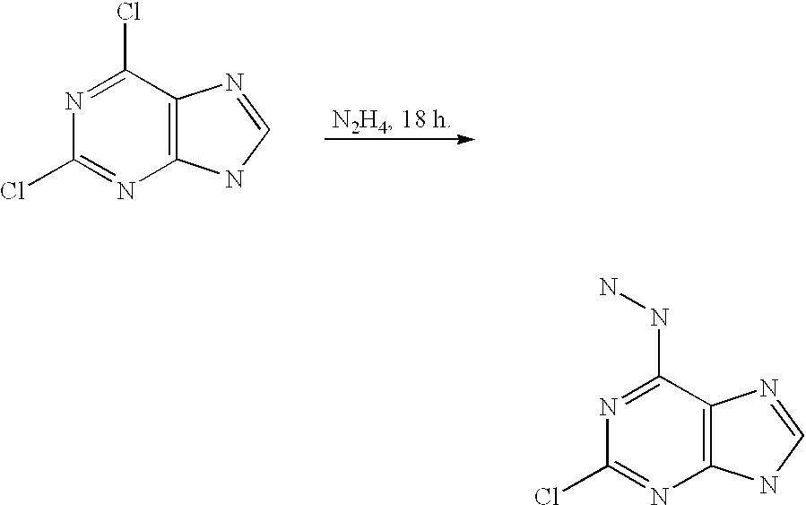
C1(Cl)=NC2=C(C(NN)=N1)N=CN2.C1(Cl)=NC2=C(C(Cl)=N1)N=CN2
